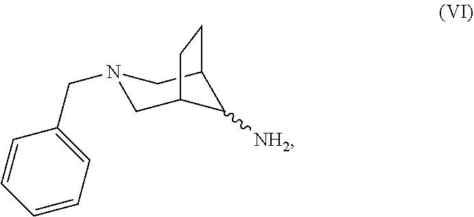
C1([NH2])C2CN(CC3=CC=CC=C3)CC1CC2
